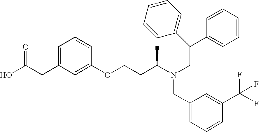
C(CC1=CC=CC(OCCC(N(CC(C2=CC=CC=C2)C2=CC=CC=C2)CC2=CC=CC(C(F)(F)F)=C2)C)=C1)(O)=O
